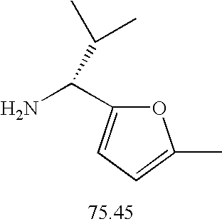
O1C(C(N)C(C)C)=CC=C1C
